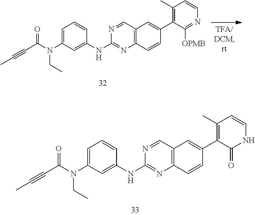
N1=CC2=C(N=C1NC1=CC(N(C(C#CC)=O)CC)=CC=C1)C=CC(C1=C(C)C=CNC1=O)=C2.N1=CC2=C(N=C1NC1=CC(N(C(C#CC)=O)CC)=CC=C1)C=CC(C1=C(C)C=CN=C1[OPMB])=C2
